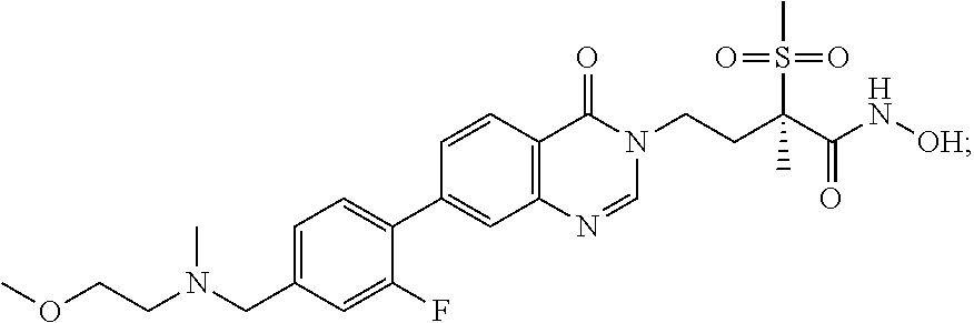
N(C)(CCOC)CC1=CC=C(C2=CC3=C(C=C2)C(=O)N(CCC(C(N[OH])=O)(S(=O)(=O)C)C)C=N3)C(F)=C1
